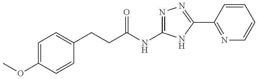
C(CC(NC1=NN=C(C2=NC=CC=C2)N1)=O)C1=CC=C(OC)C=C1
